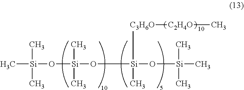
C[Si](O[Si](C)(C)OC[Si](O[Si](C)(C)C)(C[C3H6O][C2H4O]C)C)(C)C
